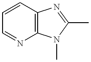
C1=CC=NC2=C1N=C(C)N2C
